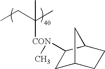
CCC(C)([CON](C1CC2CCC1C2)C)C
